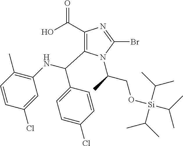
C(C)(CO[Si](C(C)C)(C(C)C)C(C)C)N1C(Br)=NC(C(O)=O)=C1C(NC1=C(C)C=CC(Cl)=C1)C1=CC=C(Cl)C=C1
